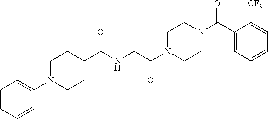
C1N(C(CNC(C2CCN(C3=CC=CC=C3)CC2)=O)=O)CCN(C(C2=CC=CC=C2[CF3])=O)C1
